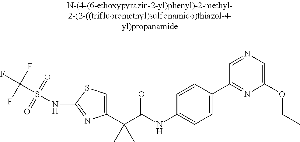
C1(C(C(NC2=CC=C(C3=NC(OCC)=CN=C3)C=C2)=O)(C)C)=CSC(NS(C(F)(F)F)(=O)=O)=N1
